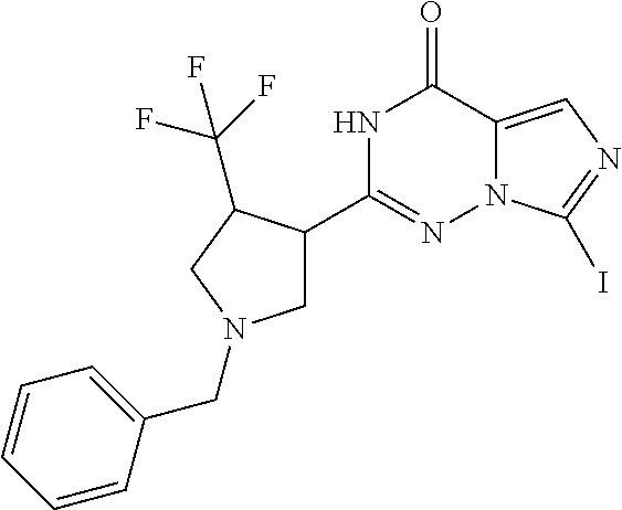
N1C(C2CN(CC3=CC=CC=C3)CC2C(F)(F)F)=NN2C(=CN=C2I)C1=O
